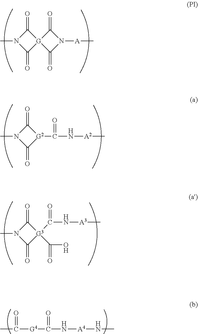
CN1C(=O)[G]2(C1=O)C(=O)N([A]C)C2=O.CN1C(=O)[G2](C(N[A2]C)=O)C1=O.CN1C(=O)[G3](C(N[A3]C)=O)(C(O)=O)C1=O.[G4](C(N[A4]NC)=O)C(C)=O
